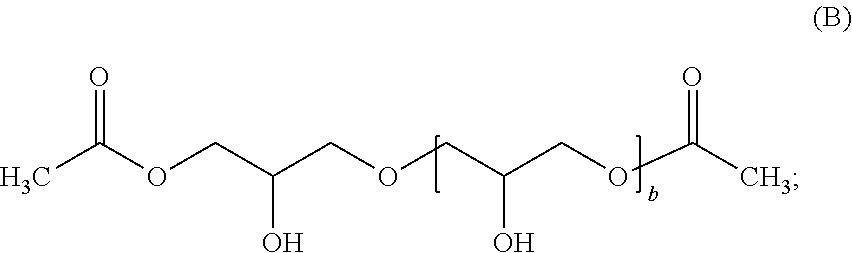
C(OCC(COCC(COC(C)=O)O)O)(C)=O
